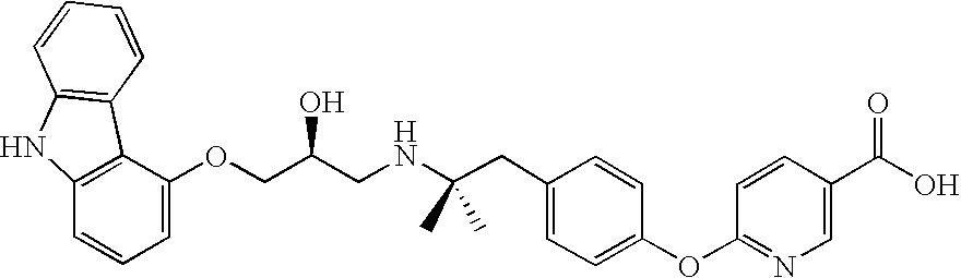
C1=C(OCC(CNC(CC2=CC=C(OC3=NC=C(C(O)=O)C=C3)C=C2)(C)C)O)C2=C(C=C1)NC1=C2C=CC=C1
